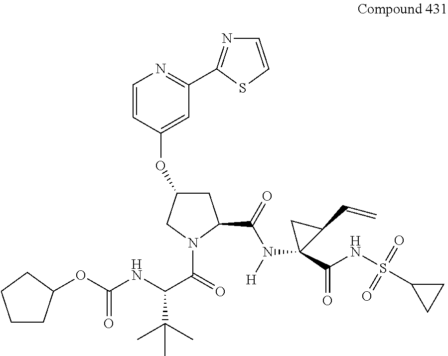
C1CC(OC(NC(C(=O)N2C(C(=O)N([H])C3(C(NS(C4CC4)(=O)=O)=O)C(C=C)C3)CC(OC3=CC(C4=NC=CS4)=NC=C3)C2)C(C)(C)C)=O)CC1
